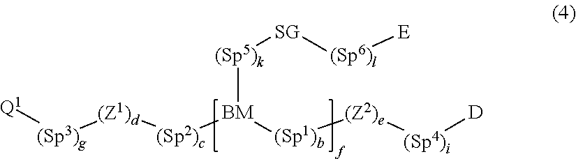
[Q1][(Sp3)g][(Z1)d][(Sp2)c][BM]([(Sp1)b][(Z2)e][(Sp4)i][D])[(Sp5)k][SG][(Sp6)l][E]
